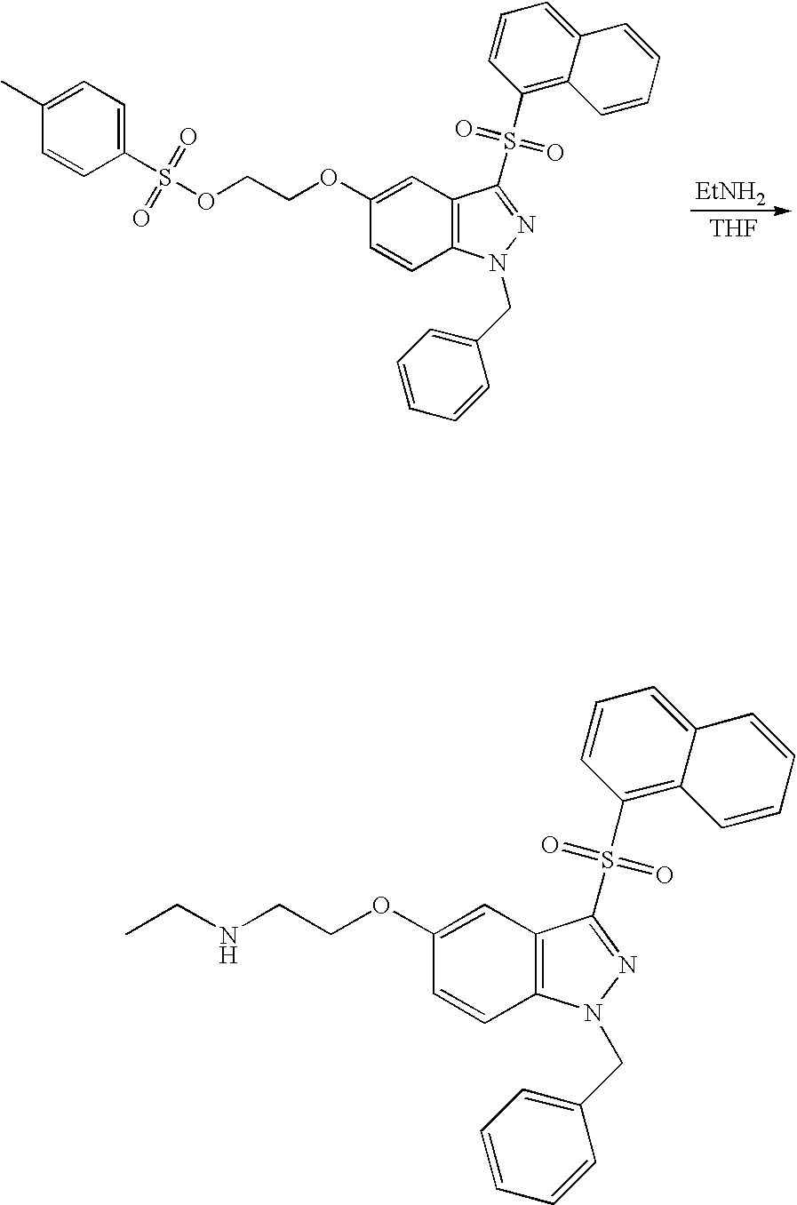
[THF].[EtNH2].C1=CC(S(OCCOC2=CC3=C(C=C2)N(CC2=CC=CC=C2)N=C3S(C2=C3C(=CC=C2)C=CC=C3)(=O)=O)(=O)=O)=CC=C1C.N(CCOC1=CC2=C(C=C1)N(CC1=CC=CC=C1)N=C2S(C1=C2C(=CC=C1)C=CC=C2)(=O)=O)CC
